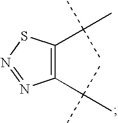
C1(C(C)(C)C)=C(C(C)(C)C)SN=N1
